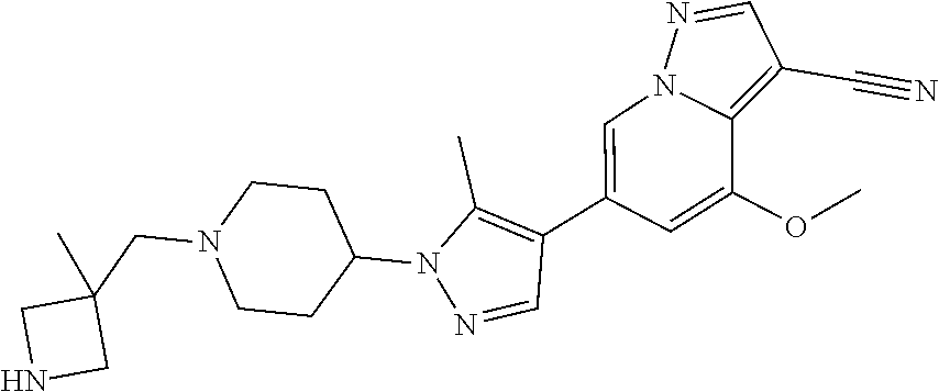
C1(C2=CN3C(=C(C#N)C=N3)C(OC)=C2)=C(C)N(C2CCN(CC3(C)CNC3)CC2)N=C1
